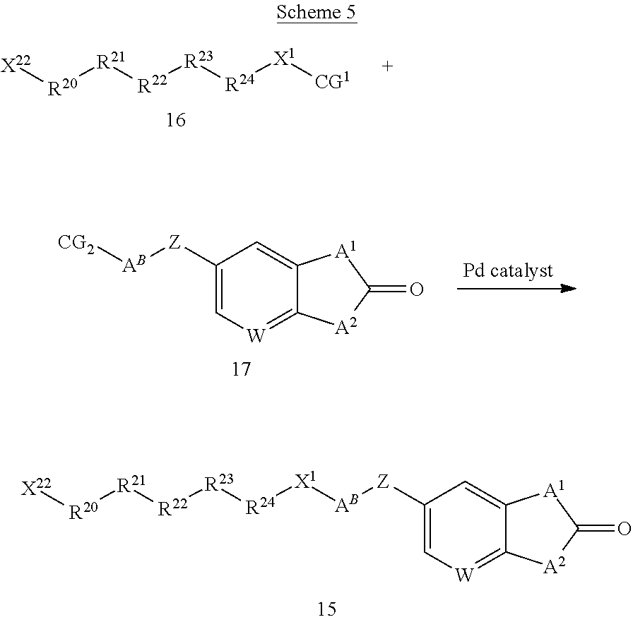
[X22][R20][R21][R22][R23][R24][X1][CG1].C1=C([Z][AB][CG2])C=C2C(=[W]1)[A2]C(=O)[A1]2.C1=C([Z][AB][X1][R24][R23][R22][R21][R20][X22])C=C2C(=[W]1)[A2]C(=O)[A1]2
